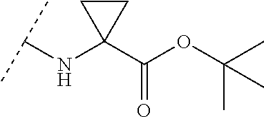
C(NC1(C(=O)OC(C)(C)C)CC1)(C)C
